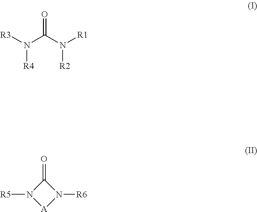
[R3]N(C(N([R1])[R2])=O)[R4].[R5]N1[A]N([R6])C1=O
